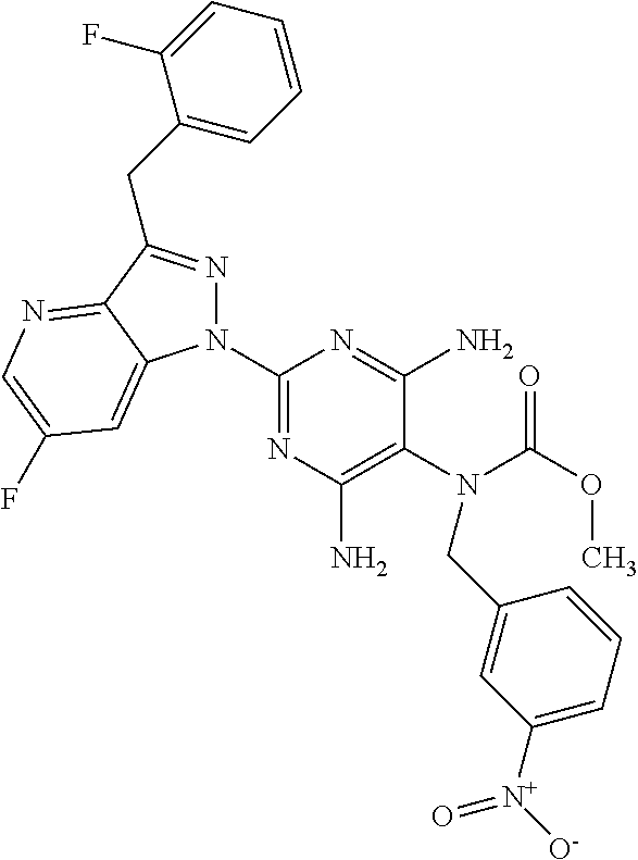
C1(N2N=C(CC3=CC=CC=C3F)C3=NC=C(F)C=C23)=NC(N)=C(N(C(OC)=O)CC2=CC([N+]([O-])=O)=CC=C2)C(N)=N1
